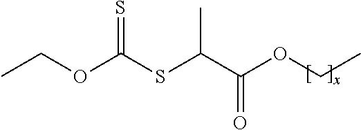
CCOC(SC(C(OCC)=O)C)=S
